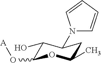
C1(O)C(O[A])OC(C)CC1N1C=CC=C1
